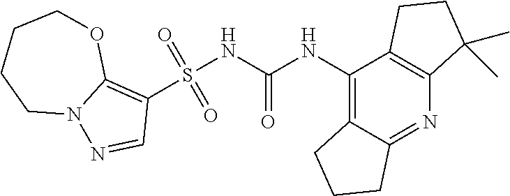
S(NC(NC1=C2C(=NC3=C1CCC3(C)C)CCC2)=O)(C1=C2N(N=C1)CCCCO2)(=O)=O
